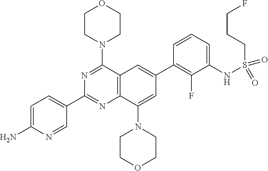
N1=C(N2CCOCC2)C2=C(N=C1C1=CC=C(N)N=C1)C(N1CCOCC1)=CC(C1=C(F)C(NS(CCCF)(=O)=O)=CC=C1)=C2
